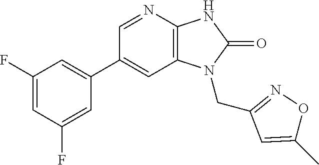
C1(C2=CC(F)=CC(F)=C2)=CC2=C(N=C1)NC(=O)N2CC1=NOC(C)=C1
